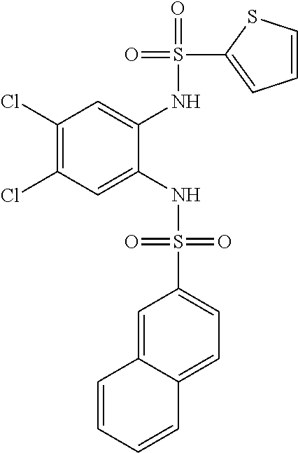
C1(Cl)=C(Cl)C=C(NS(=O)(=O)C2=CC=C3C(=C2)C=CC=C3)C(NS(=O)(C2=CC=CS2)=O)=C1
